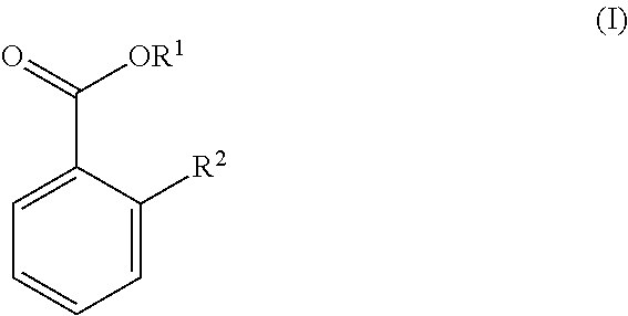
C1=C([R2])C(C(=O)[OR1])=CC=C1
